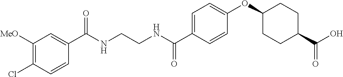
C1(C(NCCNC(C2=CC=C(OC3CCC(C(O)=O)CC3)C=C2)=O)=O)=CC([MeO])=C(Cl)C=C1
